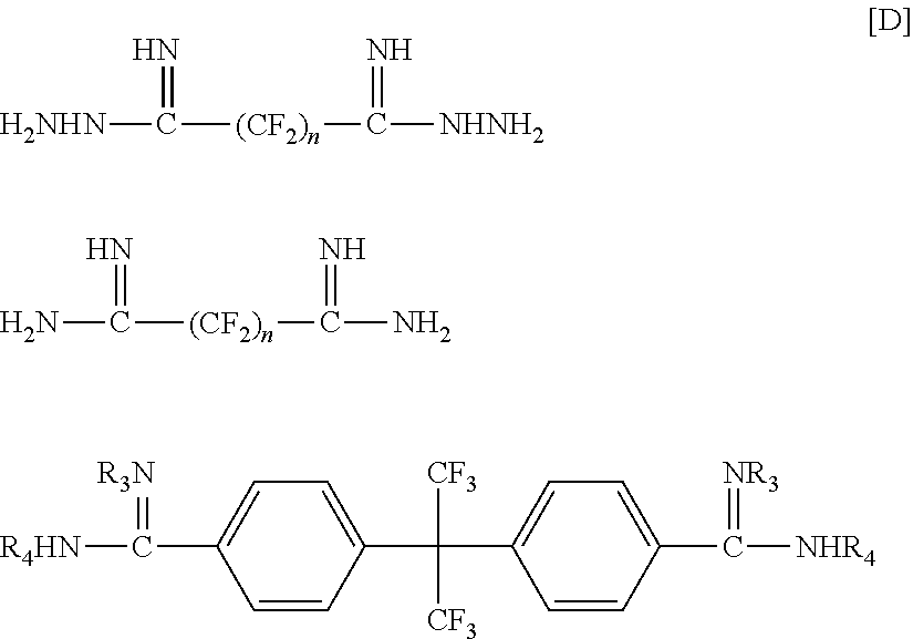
[H2NHN]C([(CF2)n]C(=N)[NHNH2])=N.NC([(CF2)n]C(=N)N)=N.[R4HN]C(=[R3N])C1=CC=C(C([CF3])([CF3])C2=CC=C(C(=[NR3])[NHR4])C=C2)C=C1
